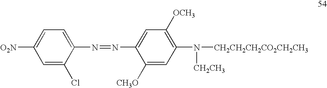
C1=C([O2N])C=C(Cl)C(N=NC2=CC([OCH3])=C(N([CH2CH2CH2CO2CH2CH3])[CH2CH3])C=C2[CH3O])=C1
